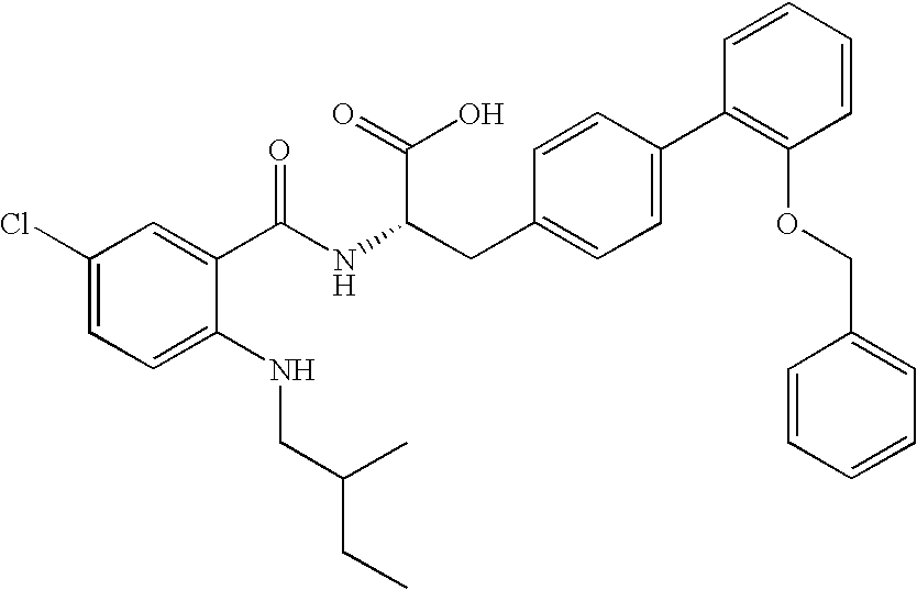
C1(Cl)=CC=C(NCC(CC)C)C(C(NC(CC2=CC=C(C3=C(OCC4=CC=CC=C4)C=CC=C3)C=C2)C(=O)O)=O)=C1
